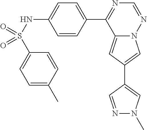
C12=CC(C3=CN(C)N=C3)=CN1N=CN=C2C1=CC=C(NS(=O)(C2=CC=C(C)C=C2)=O)C=C1
